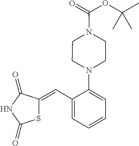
C1(C=C2SC(=O)NC2=O)=CC=CC=C1N1CCN(C(OC(C)(C)C)=O)CC1
